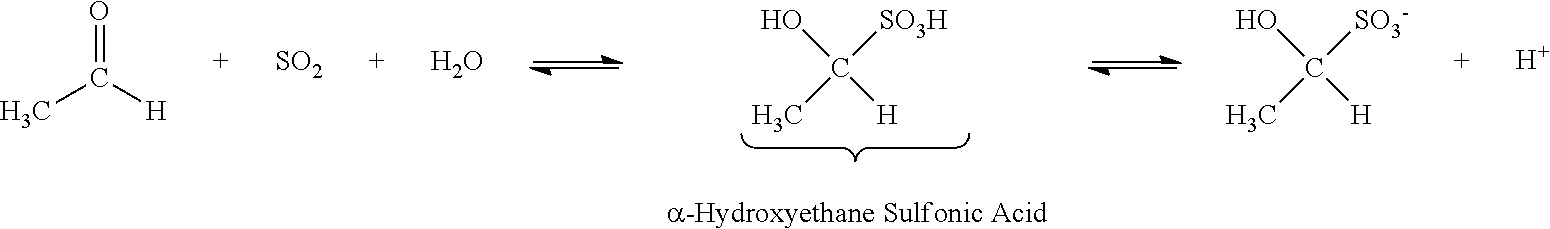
OC(C)([SO3H])[H].O=C([H])C.[SO2].O.OC(C)([SO3-])[H].[H]
